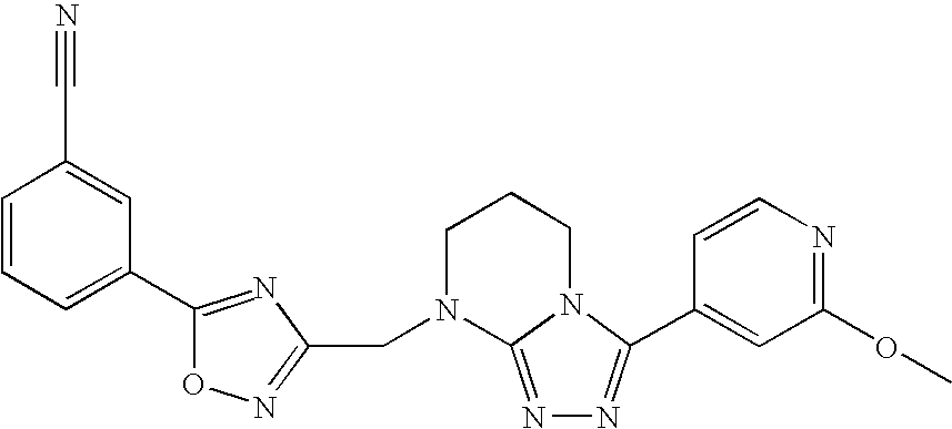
C1=CC=C(C2=NC(CN3CCCN4C(C5=CC(OC)=NC=C5)=NN=C34)=NO2)C=C1C#N
